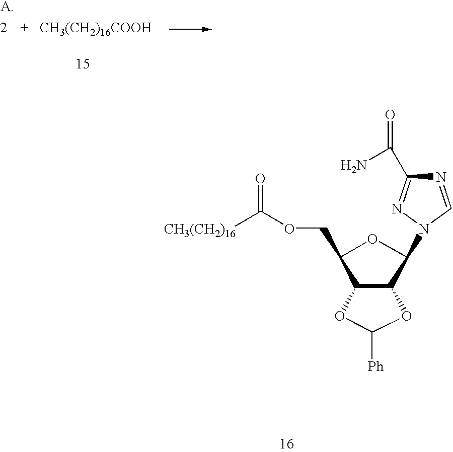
C1(COC([CH3(CH2)16])=O)C2C(C(N3C=NC(C(N)=O)=N3)O1)OC([Ph])O2.[CH3(CH2)16COOH]
